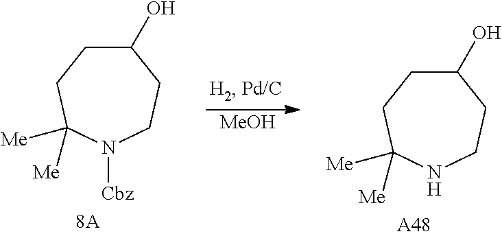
C1(O)CCC([Me])([Me])N([Cbz])CC1.[MeOH].C1(O)CCC([Me])([Me])NCC1.[A48]
